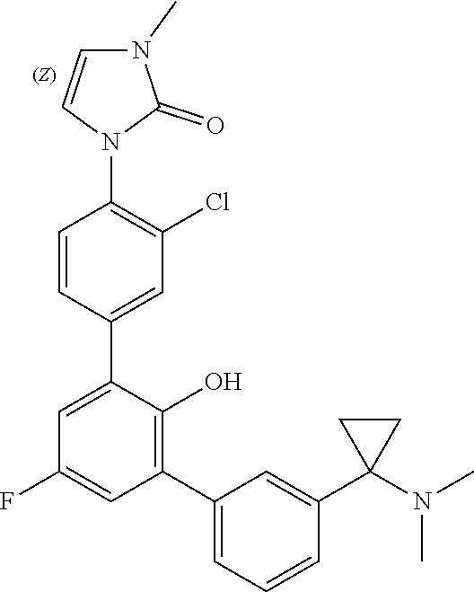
C1=CC(C2=CC(F)=CC(C3=CC=CC(C4(N(C)C)CC4)=C3)=C2O)=CC(Cl)=C1N1C(=O)N(C)C=C1
